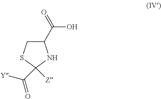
C1(C(O)=O)CSC([Z])(C([Y])=O)N1
